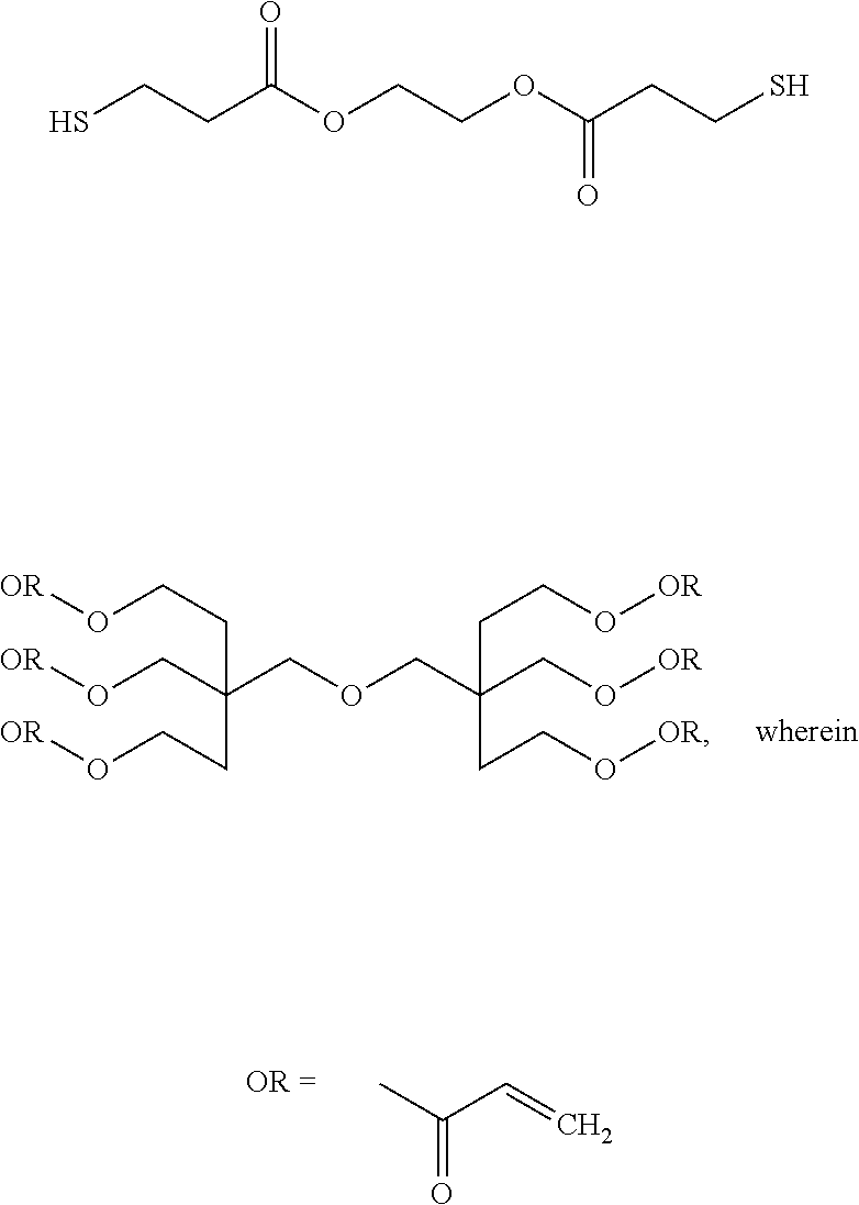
C(COCC(CCO[OR])(CCO[OR])CO[OR])(CCO[OR])(CCO[OR])CO[OR].CC(C=C)=O.SCCC(OCCOC(CCS)=O)=O
